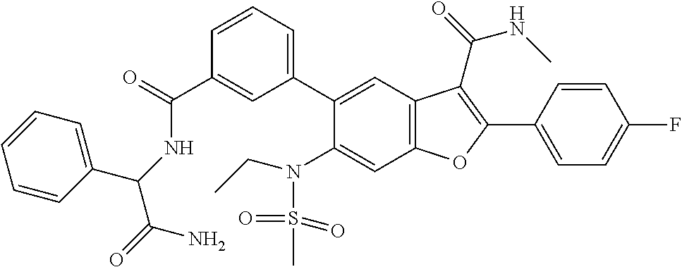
C1=CC=C(C2=CC3=C(C=C2N(S(=O)(=O)C)CC)OC(C2=CC=C(F)C=C2)=C3C(=O)NC)C=C1C(=O)NC(C(=O)N)C1=CC=CC=C1
